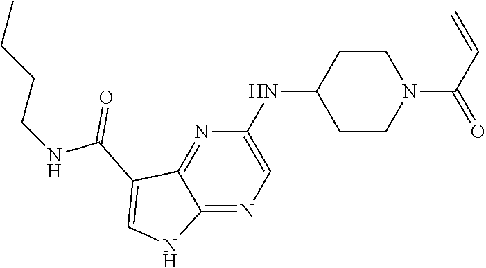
C1(NC2CCN(C(C=C)=O)CC2)=CN=C2C(=N1)C(C(NCCCC)=O)=CN2
